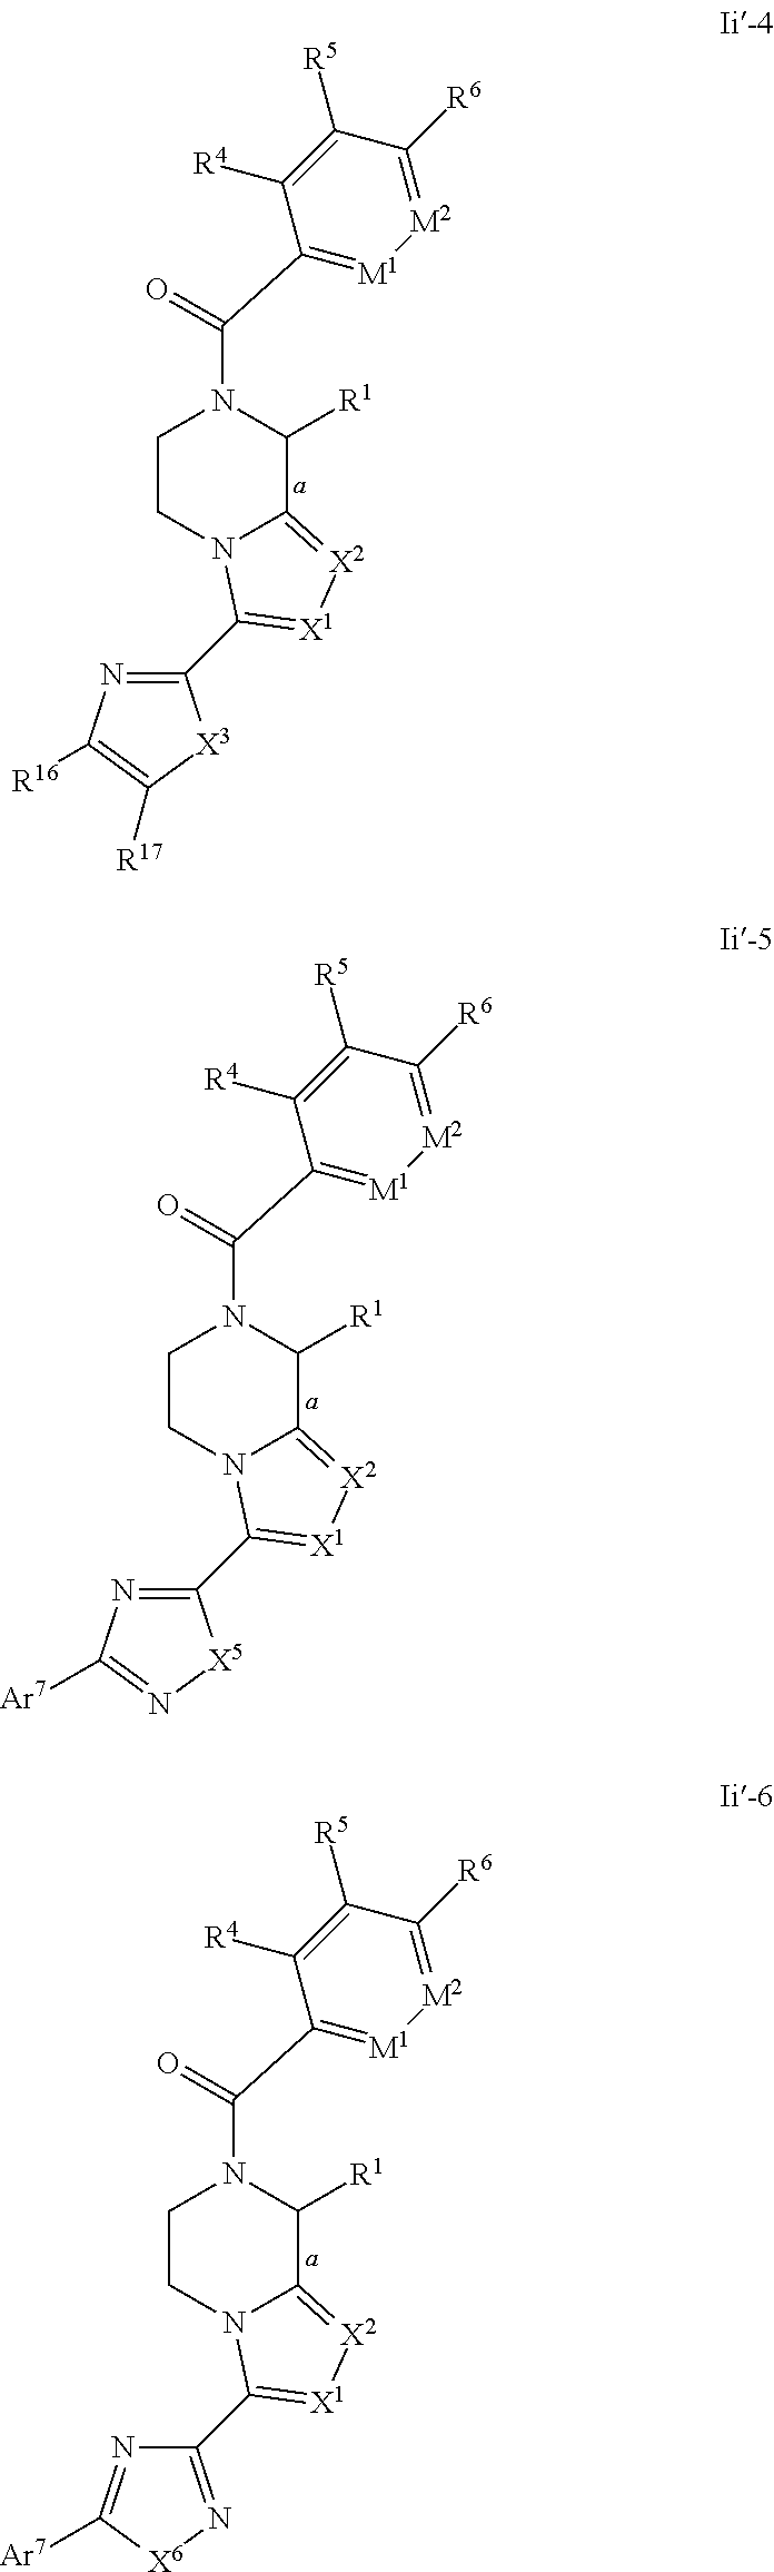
C1CN2C(=[X2][X1]=C2C2=NC([R16])=C([R17])[X3]2)C([R1])N1C(=O)C1=[M1][M2]=C([R6])C([R5])=C1[R4].C1CN2C(=[X2][X1]=C2C2=NC([Ar7])=N[X5]2)C([R1])N1C(=O)C1=[M1][M2]=C([R6])C([R5])=C1[R4].C1CN2C(=[X2][X1]=C2C2=N[X6]C([Ar7])=N2)C([R1])N1C(=O)C1=[M1][M2]=C([R6])C([R5])=C1[R4]
